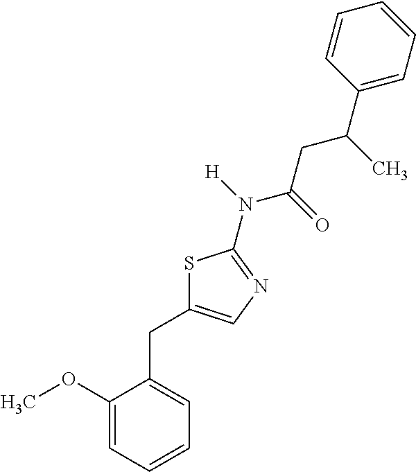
C1(OC)=CC=CC=C1CC1=CN=C(N(C(CC(C)C2=CC=CC=C2)=O)[H])S1
